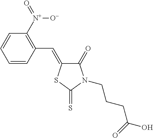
C1=CC(C=C2C(=O)N(CCCC(O)=O)C(=S)S2)=C([N+](=O)[O-])C=C1
